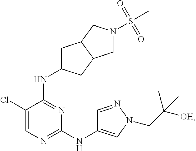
N1=C(NC2CC3C(C2)CN(S(=O)(=O)C)C3)C(Cl)=CN=C1NC1=CN(CC([OH])(C)C)N=C1
